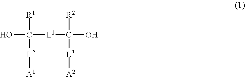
OC([R1])([L1]C([R2])(O)[L3][A2])[L2][A1]
